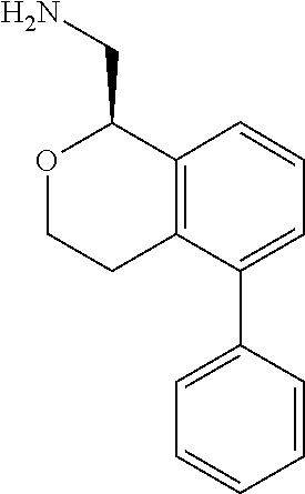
C1=CC=C(C2=CC=CC=C2)C2=C1C(CN)OCC2
